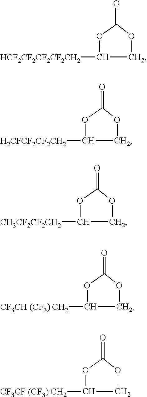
C1OC(=O)OC1[HCF2CF2CF2CF2CH2].C1OC(=O)OC1[H2CFCF2CF2CH2].C1OC(=O)OC1[CH3CF2CF2CH2].C1OC(=O)OC1[CF3CH (CF3) CH2].C1OC(=O)OC1[CF3CF (CF3) CH2]
